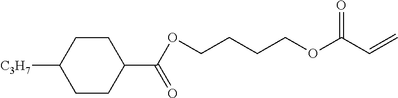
C1CC([C3H7])CCC1C(=O)OCCCCOC(C=C)=O
